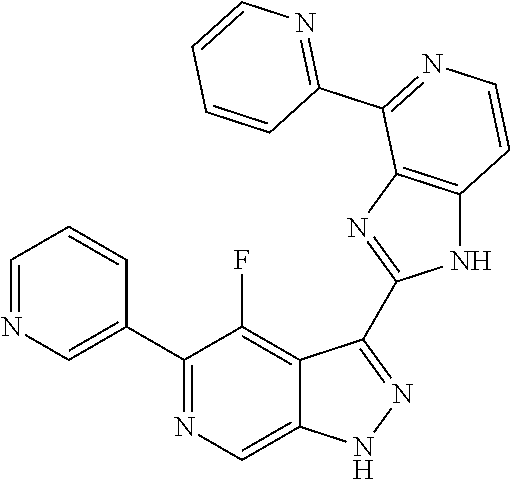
C1=NC=C(C2=NC=C3C(=C2F)C(C2=NC4=C(N2)C=CN=C4C2=NC=CC=C2)=NN3)C=C1
